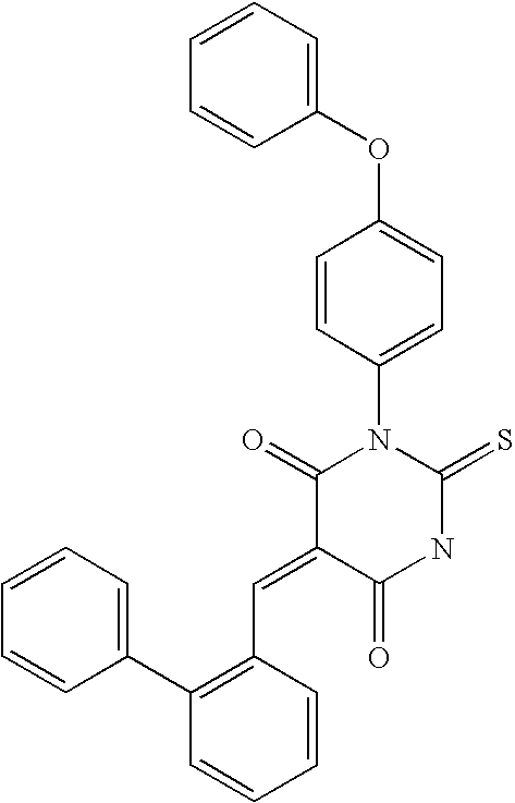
C1(OC2=CC=C(N3C(=O)C(=CC4=C(C5=CC=CC=C5)C=CC=C4)C(=O)NC3=S)C=C2)=CC=CC=C1
